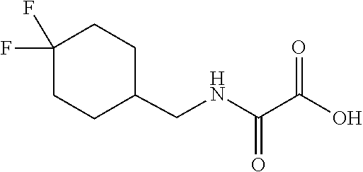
N(C(=O)C(=O)O)CC1CCC(F)(F)CC1
